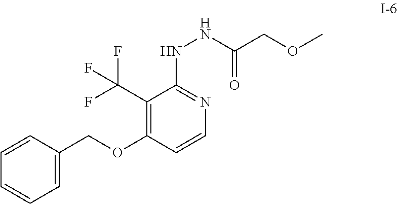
C1=CC(COC2=C(C(F)(F)F)C(NNC(COC)=O)=NC=C2)=CC=C1
